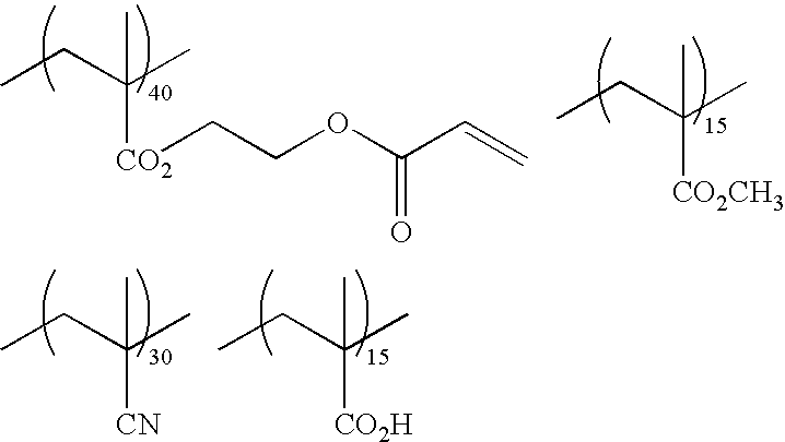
CCC(C)(C)[CO2]CCOC(C=C)=O.CCC(C)(C)[CO2CH3].CCC(C)(C)[CN].CCC(C)(C)[CO2H]
